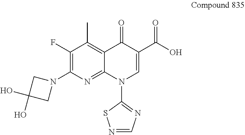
N1=CN=C(N2C=C(C(O)=O)C(=O)C3=C(C)C(F)=C(N4CC(O)(O)C4)N=C23)S1
